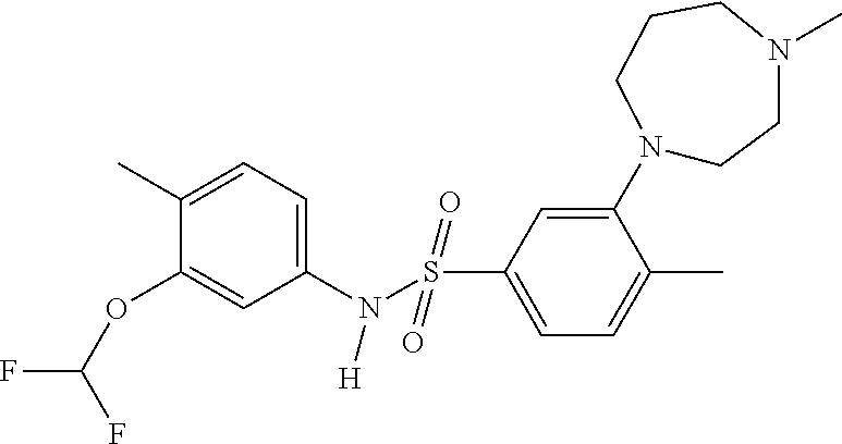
C1(C)=CC=C(N([H])S(=O)(=O)C2=CC=C(C)C(N3CCN(C)CCC3)=C2)C=C1OC(F)F
